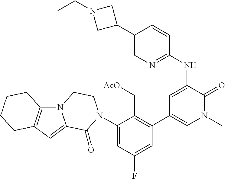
N(C1=NC=C(C2CN(CC)C2)C=C1)C1=CC(C2=C(C[AcO])C(N3C(=O)C4=CC5=C(N4CC3)CCCC5)=CC(F)=C2)=CN(C)C1=O
